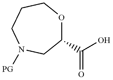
C1(C(O)=O)OCCCN([GP])C1
